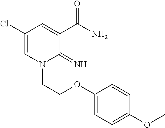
C1(Cl)=CN(CCOC2=CC=C(OC)C=C2)C(=N)C(C(N)=O)=C1
